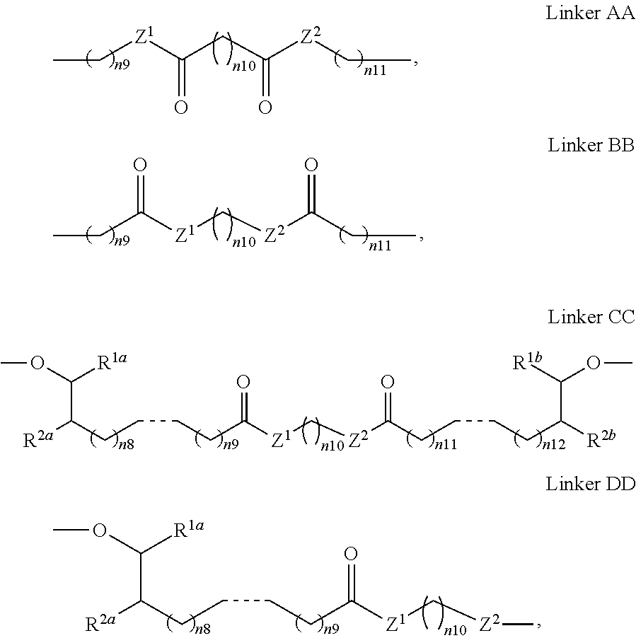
CC[Z1]C(CC([Z2]CC)=O)=O.CCC([Z1]C[Z2]C(CC)=O)=O.C(C([Z1]C[Z2]C(CCCCC([R2b])C([R1b])OC)=O)=O)CCCC([R2a])C(OC)[R1a].C(C([Z1]C[Z2]C)=O)CCCC([R2a])C(OC)[R1a]
